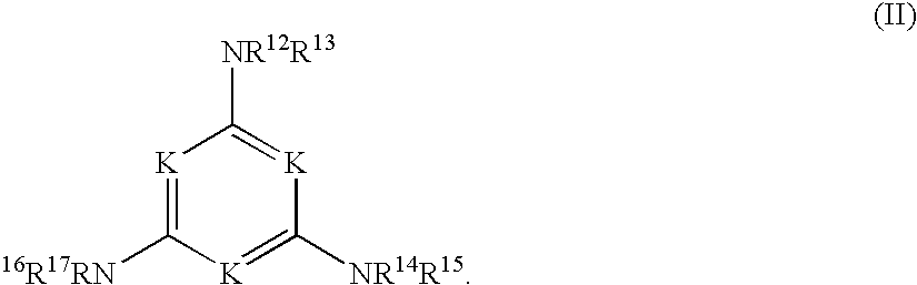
[K]1=C([16R17RN])[K]=C([NR14R15])[K]=C1[NR12R13]
